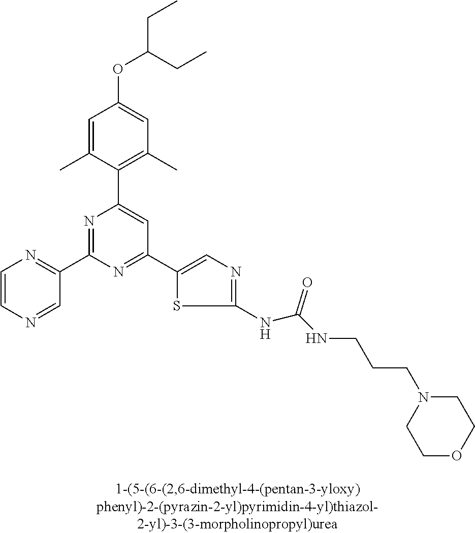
C1=C(C)C(C2=CC(C3=CN=C(NC(NCCCN4CCOCC4)=O)S3)=NC(C3=NC=CN=C3)=N2)=C(C)C=C1OC(CC)CC
